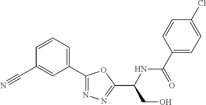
C1=CC(C#N)=CC(C2=NN=C(C(NC(C3=CC=C(Cl)C=C3)=O)CO)O2)=C1
